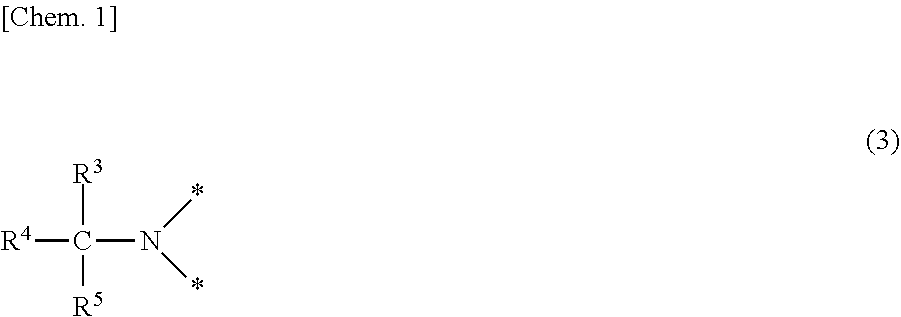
[R3]C([R5])([R4])N(*)*
